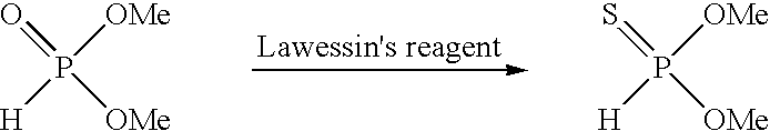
O=P([H])([OMe])[OMe].S=P([H])([OMe])[OMe]
